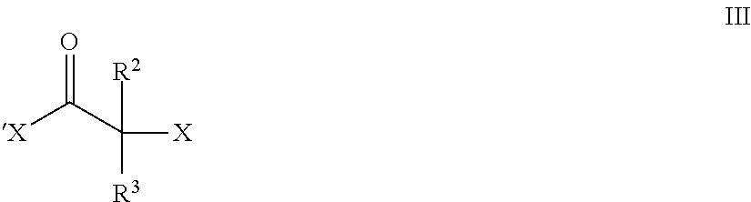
[X]C(C([R2])([X])[R3])=O
